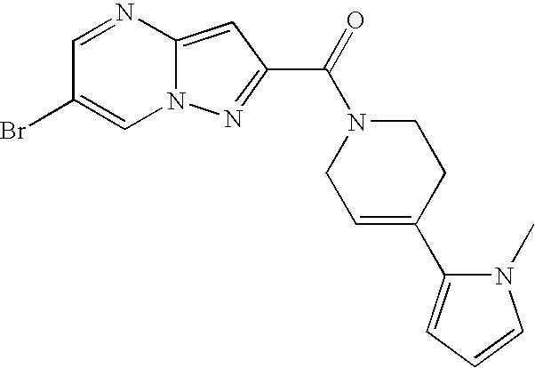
C1=NC2=CC(C(=O)N3CC=C(C4=CC=CN4C)CC3)=NN2C=C1Br
